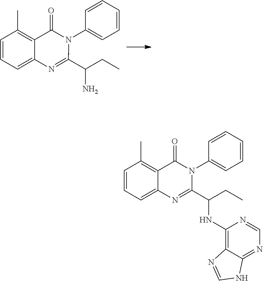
C1=CC=C2C(=C1C)C(=O)N(C1=CC=CC=C1)C(C(CC)NC1=C3C(=NC=N1)NC=N3)=N2.C1=CC=C2C(=C1C)C(=O)N(C1=CC=CC=C1)C(C(CC)N)=N2
